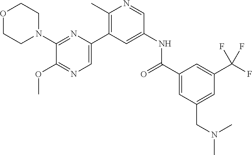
O1CCN(C2=NC(C3=C(C)N=CC(NC(C4=CC(CN(C)C)=CC(C(F)(F)F)=C4)=O)=C3)=CN=C2OC)CC1
